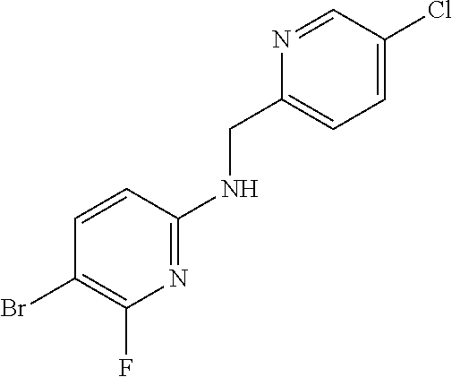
C1=CC(NCC2=CC=C(Cl)C=N2)=NC(F)=C1Br
